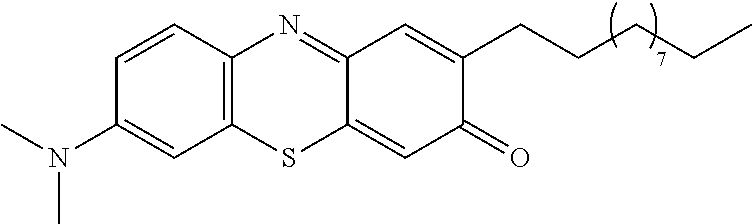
C1(N(C)C)=CC2=C(C=C1)N=C1C(=CC(=O)C(CCCCC)=C1)S2
